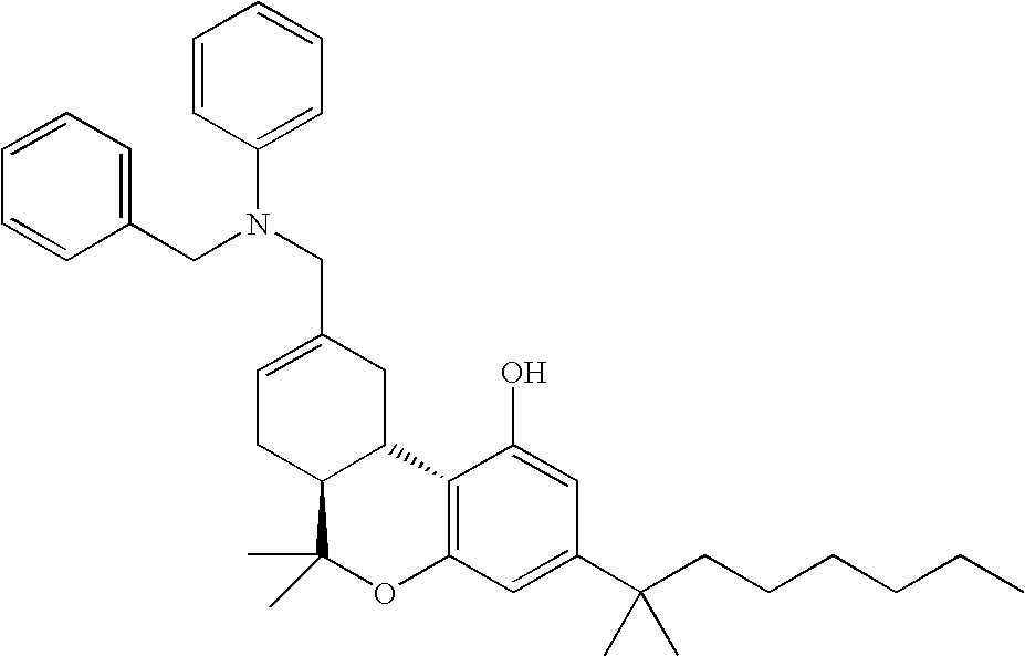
C1=C(CN(C2=CC=CC=C2)CC2=CC=CC=C2)CC2C(C1)C(C)(C)OC1=C2C(O)=CC(C(CCCCCC)(C)C)=C1
